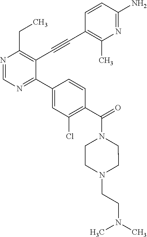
N1=CN=C(C2=CC(Cl)=C(C(=O)N3CCN(CCN(C)C)CC3)C=C2)C(C#CC2=C(C)N=C(N)C=C2)=C1CC
